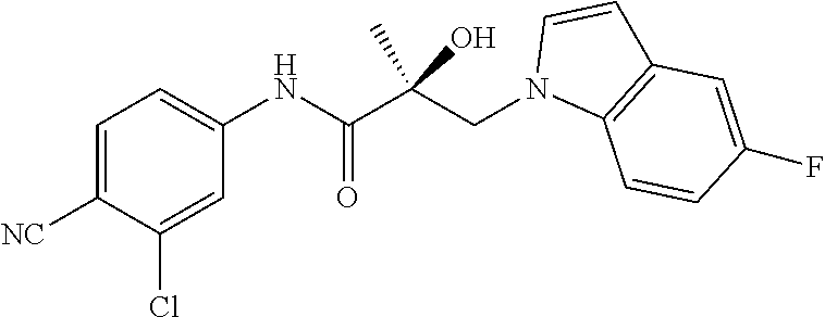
C1=C([NC])C(Cl)=CC(NC(C(CN2C3=C(C=C2)C=C(F)C=C3)(C)O)=O)=C1
